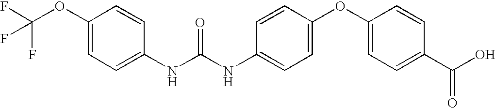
C1(OC(F)(F)F)=CC=C(NC(=O)NC2=CC=C(OC3=CC=C(C(=O)O)C=C3)C=C2)C=C1
